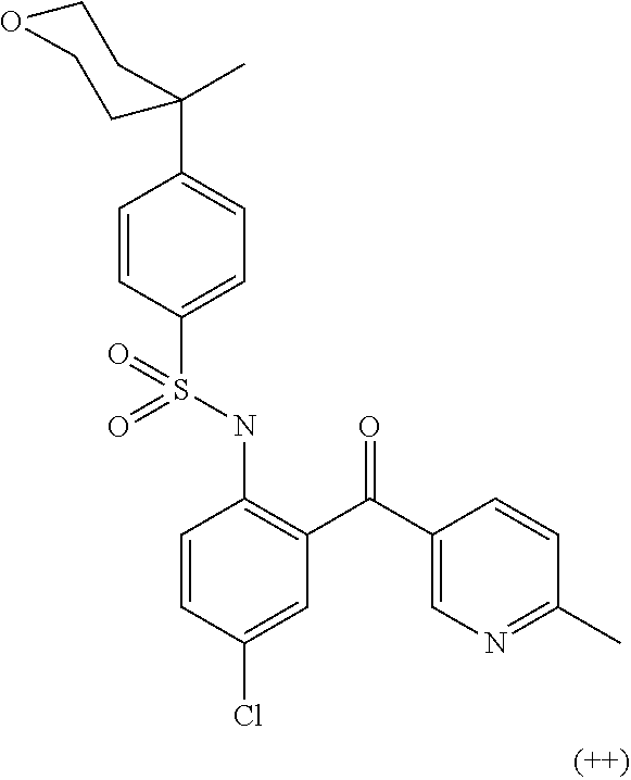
C1=CC(S(NC2=C(C(C3=CN=C(C)C=C3)=O)C=C(Cl)C=C2)(=O)=O)=CC=C1C1(C)CCOCC1
